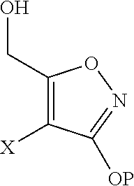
C1([X])=C(CO)ON=C1[OP]
